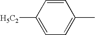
C1=CC([H5C2])=CC=C1C
